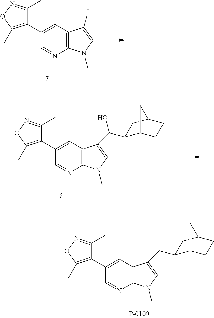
C12=C(C=C(C3=C(C)ON=C3C)C=N1)C(I)=CN2C.C12=C(C=C(C3=C(C)ON=C3C)C=N1)C(C(O)C1C3CCC(C1)C3)=CN2C.C12=C(C=C(C3=C(C)ON=C3C)C=N1)C(CC1C3CCC(C1)C3)=CN2C
